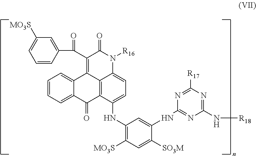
C1=CC(C(=O)C2=C3C4=C(C(NC5=C([MO3S])C=C([SO3M])C(NC6=NC(N[R18])=NC([R17])=N6)=C5)=CC=C4N([R16])C2=O)C(=O)C2=CC=CC=C32)=CC([MO3S])=C1
